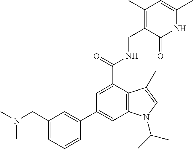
C1=C(C(NCC2=C(C)C=C(C)NC2=O)=O)C2=C(C=C1C1=CC(CN(C)C)=CC=C1)N(C(C)C)C=C2C
